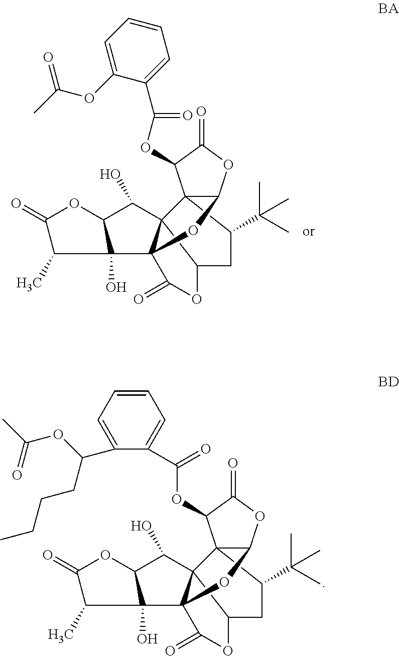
C123C(C(C)(C)C)CC4C15C(O)C1OC(=O)C(C)C1(O)C5(OC2OC(=O)C3OC(=O)C1=CC=CC=C1OC(C)=O)C(=O)O4.C123C(C(C)(C)C)CC4C15C(O)C1OC(=O)C(C)C1(O)C5(OC2OC(=O)C3OC(C1=CC=CC=C1C(OC(C)=O)CCCC)=O)C(=O)O4
